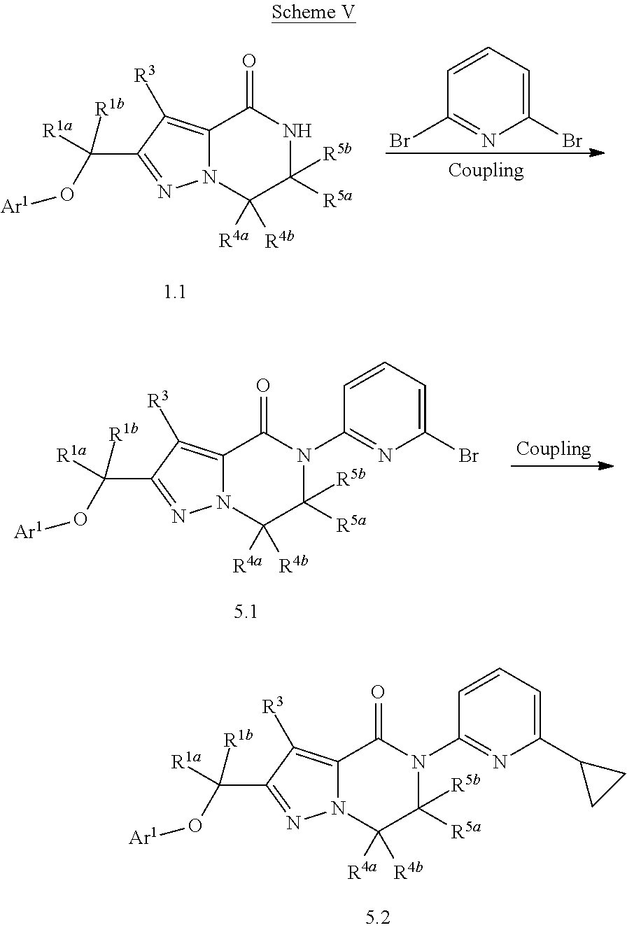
C12=C([R3])C(C([R1b])([R1a])O[Ar1])=NN1C([R4a])([R4b])C([R5a])([R5b])NC2=O.C1(Br)=CC=CC(Br)=N1.C12=C([R3])C(C([R1b])([R1a])O[Ar1])=NN1C([R4a])([R4b])C([R5a])([R5b])N(C1=NC(Br)=CC=C1)C2=O.C12=C([R3])C(C([R1b])([R1a])O[Ar1])=NN1C([R4a])([R4b])C([R5a])([R5b])N(C1=NC(C3CC3)=CC=C1)C2=O
